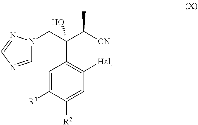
C1=C([R1])C([R2])=CC([Hal])=C1C(C(C)[CN])(CN1C=NC=N1)O
